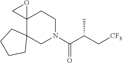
C12(C3(CN(C(C(C[CF3])C)=O)CC1)CCCC3)OC2
